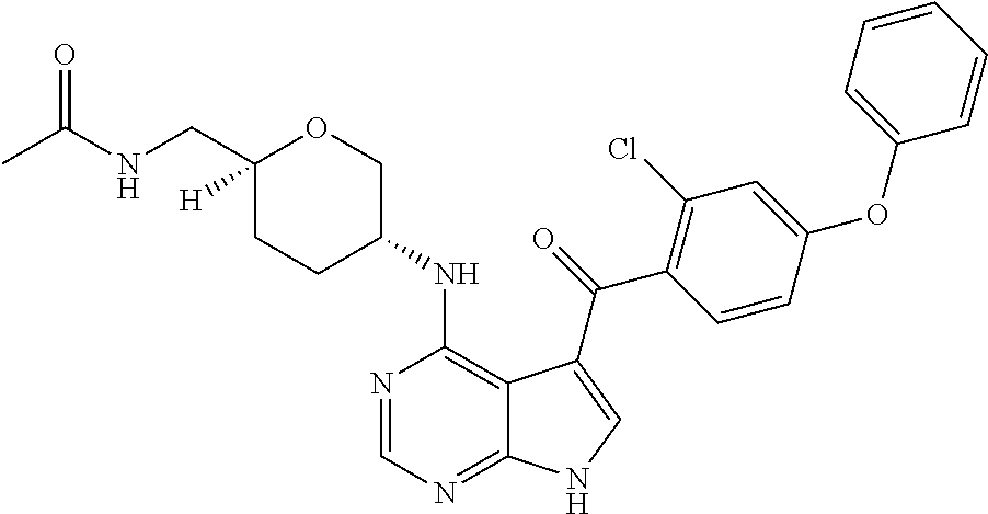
C1(CNC(C)=O)([H])CCC(NC2=C3C(=NC=N2)NC=C3C(=O)C2=C(Cl)C=C(OC3=CC=CC=C3)C=C2)CO1
